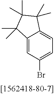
C12=CC(Br)=CC=C1C(C)(C)C(C)(C)C2(C)C
